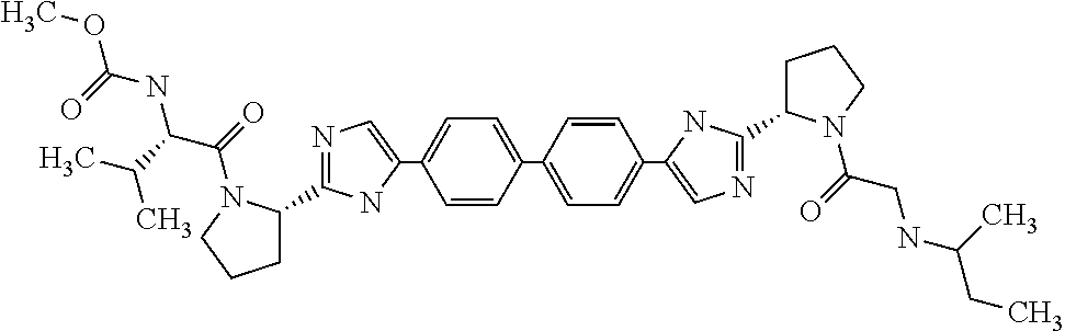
C1=CC(C2=CC=C(C3=CN=C(C4CCCN4C(C(NC(=O)OC)C(C)C)=O)N3)C=C2)=CC=C1C1=CN=C(C2CCCN2C(CNC(CC)C)=O)N1
